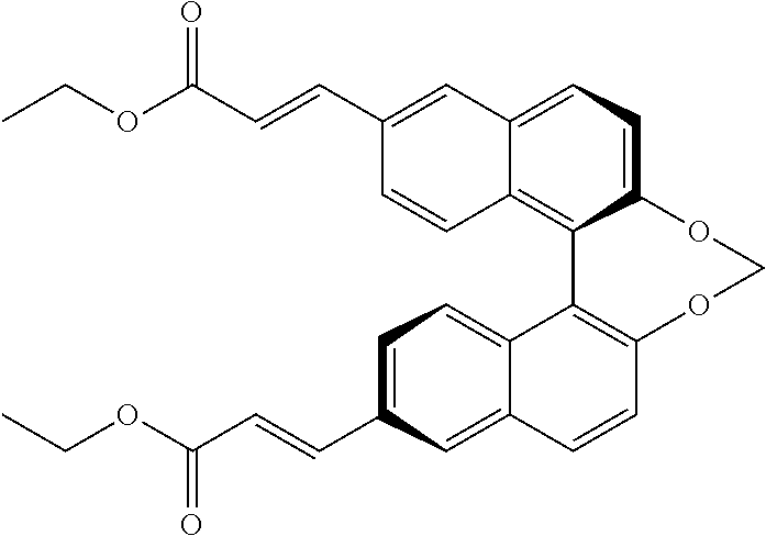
O1C2=CC=C3C=C(C=CC(=O)OCC)C=CC3=C2C2=C(OC1)C=CC1=CC(C=CC(=O)OCC)=CC=C12
